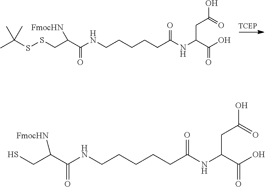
S(CC(C(NCCCCCC(NC(C(O)=O)CC(=O)O)=O)=O)[FmocHN])SC(C)(C)C.C(C(C(NCCCCCC(NC(C(O)=O)CC(=O)O)=O)=O)[FmocHN])S
